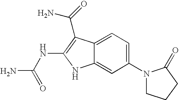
C12=CC=C(N3CCCC3=O)C=C1NC(NC(N)=O)=C2C(N)=O
